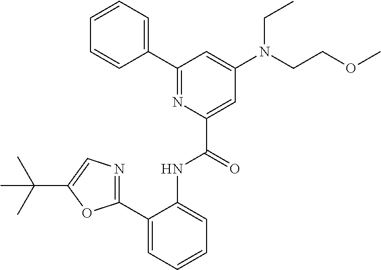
C1(C2=NC(C(=O)NC3=CC=CC=C3C3=NC=C(C(C)(C)C)O3)=CC(N(CCOC)CC)=C2)=CC=CC=C1
